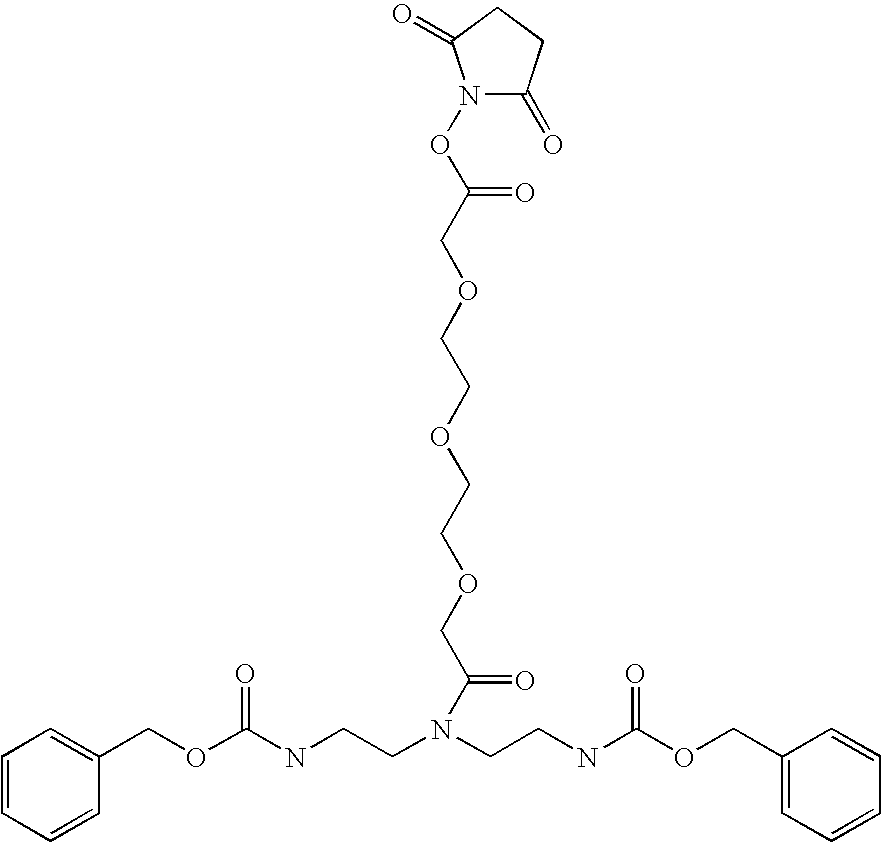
C1=CC=CC(COC(NCCN(CCNC(=O)OCC2=CC=CC=C2)C(COCCOCCOCC(=O)ON2C(=O)CCC2=O)=O)=O)=C1
